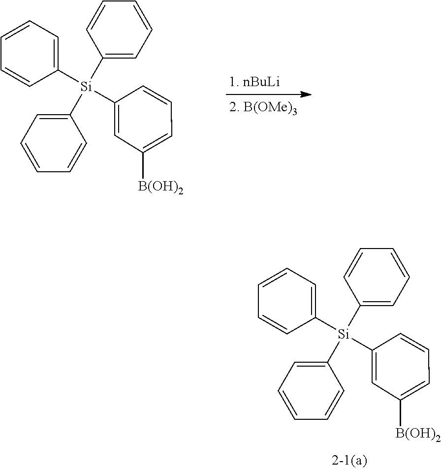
C1=CC=CC=C1[Si](C1=CC([B(OH)2])=CC=C1)(C1=CC=CC=C1)C1=CC=CC=C1.C1=CC=CC=C1[Si](C1=CC([B(OH)2])=CC=C1)(C1=CC=CC=C1)C1=CC=CC=C1
